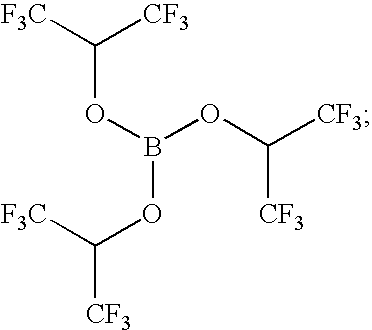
C(OB(OC([CF3])[F3C])OC([CF3])[CF3])([F3C])[CF3]
